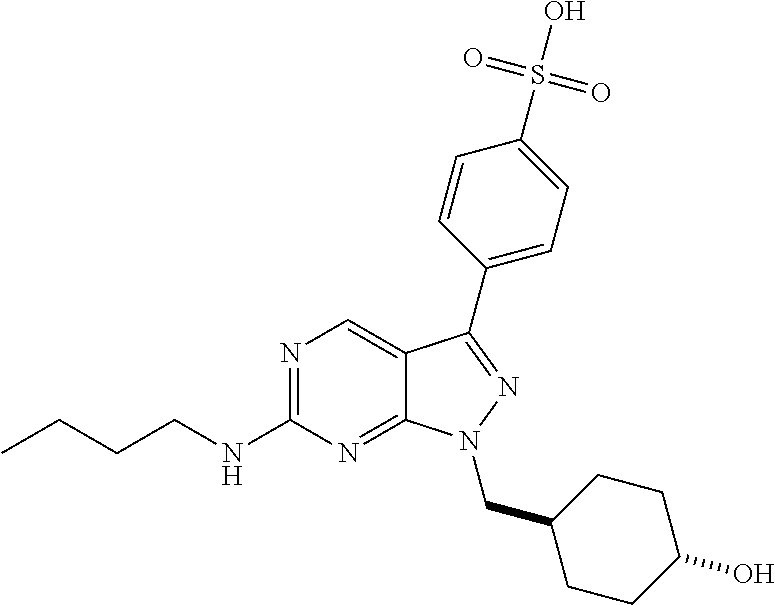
N1=C(NCCCC)N=C2C(=C1)C(C1=CC=C(S(O)(=O)=O)C=C1)=NN2CC1CCC(O)CC1
